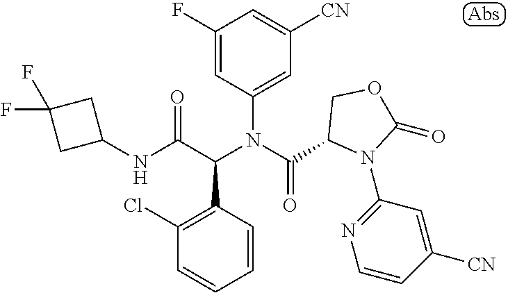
N(C(C(N(C(=O)C1N(C2=NC=CC([CN])=C2)C(=O)OC1)C1=CC([CN])=CC(F)=C1)C1=C(Cl)C=CC=C1)=O)C1CC(F)(F)C1
